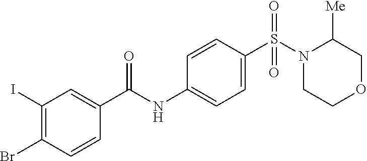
C1(I)=C(Br)C=CC(C(NC2=CC=C(S(=O)(=O)N3CCOCC3[Me])C=C2)=O)=C1
